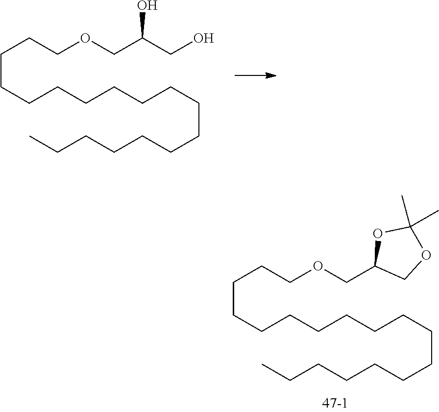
C(OCC(CO)O)CCCCCCCCCCCCCCCCC.C(OCC1COC(C)(C)O1)CCCCCCCCCCCCCCCCC
